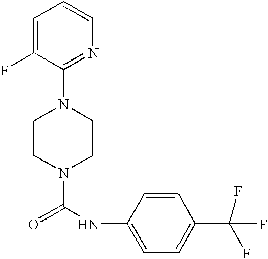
N1(C(NC2=CC=C(C(F)(F)F)C=C2)=O)CCN(C2=NC=CC=C2F)CC1
